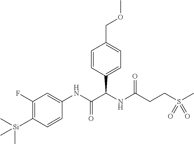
C1=CC(C(NC(CCS(C)(=O)=O)=O)C(NC2=CC(F)=C([Si](C)(C)C)C=C2)=O)=CC=C1COC
